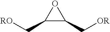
O1C(C[RO])C1C[OR]
